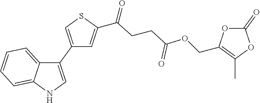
C1(C2=CNC3=CC=CC=C23)=CSC(C(=O)CCC(OCC2=C(C)OC(=O)O2)=O)=C1
